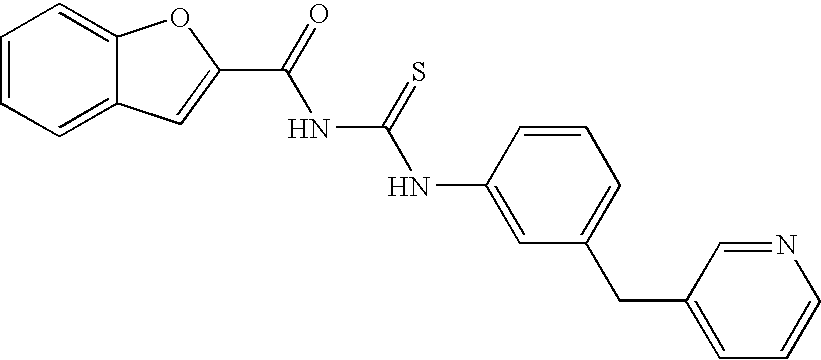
C1=CC=C2C(=C1)OC(C(NC(NC1=CC(CC3=CC=CN=C3)=CC=C1)=S)=O)=C2
